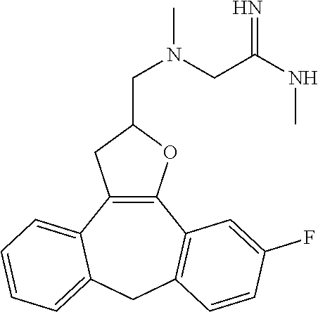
C12=C(C3=CC=CC=C3CC3=C1C=C(F)C=C3)CC(CN(C)CC(NC)=N)O2
